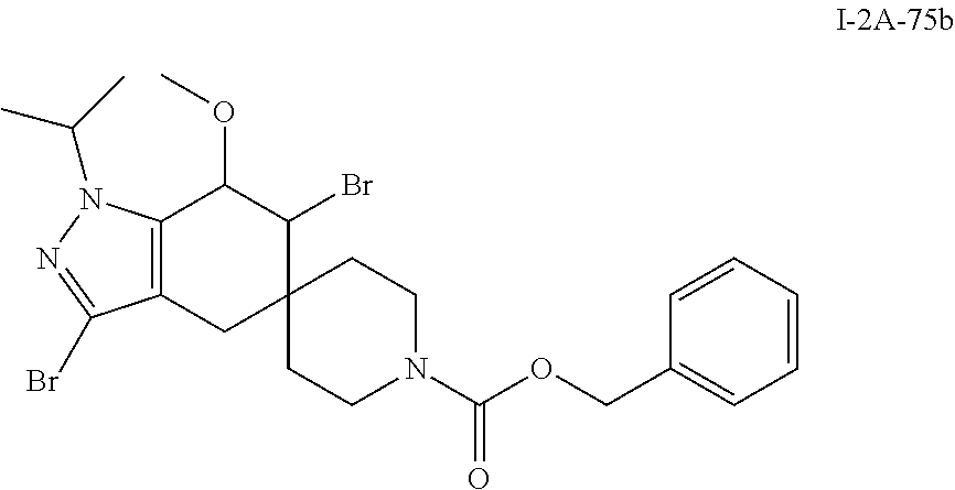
C12(CCN(C(OCC3=CC=CC=C3)=O)CC1)C(Br)C(OC)C1=C(C2)C(Br)=NN1C(C)C
